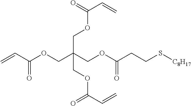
C=CC(OCC(COC(CCS[C8H17])=O)(COC(C=C)=O)COC(C=C)=O)=O
